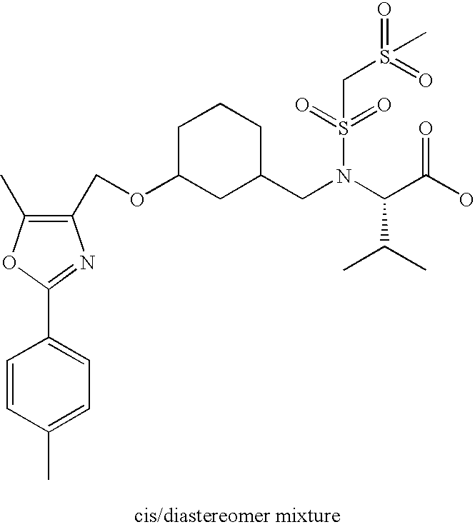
C1(COC2CC(CN(C(C(O)=O)C(C)C)S(=O)(=O)CS(=O)(C)=O)CCC2)=C(C)OC(C2=CC=C(C)C=C2)=N1
